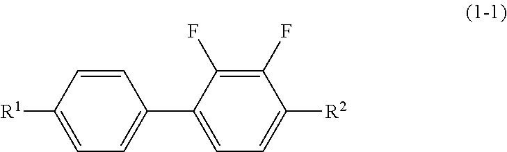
C1=CC([R1])=CC=C1C1=CC=C([R2])C(F)=C1F
